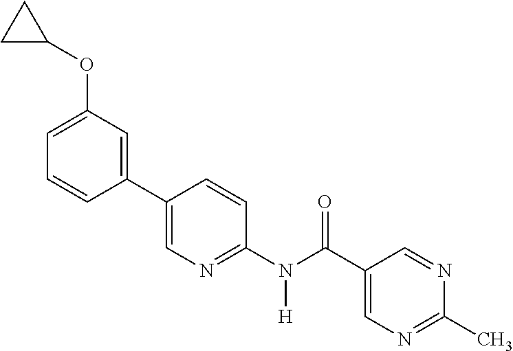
C1(C2=CN=C(N(C(C3=CN=C(C)N=C3)=O)[H])C=C2)=CC(OC2CC2)=CC=C1
